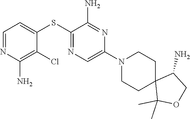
S(C1=NC=C(N2CCC3(CC2)C(C)(C)OCC3N)N=C1N)C1=CC=NC(N)=C1Cl
